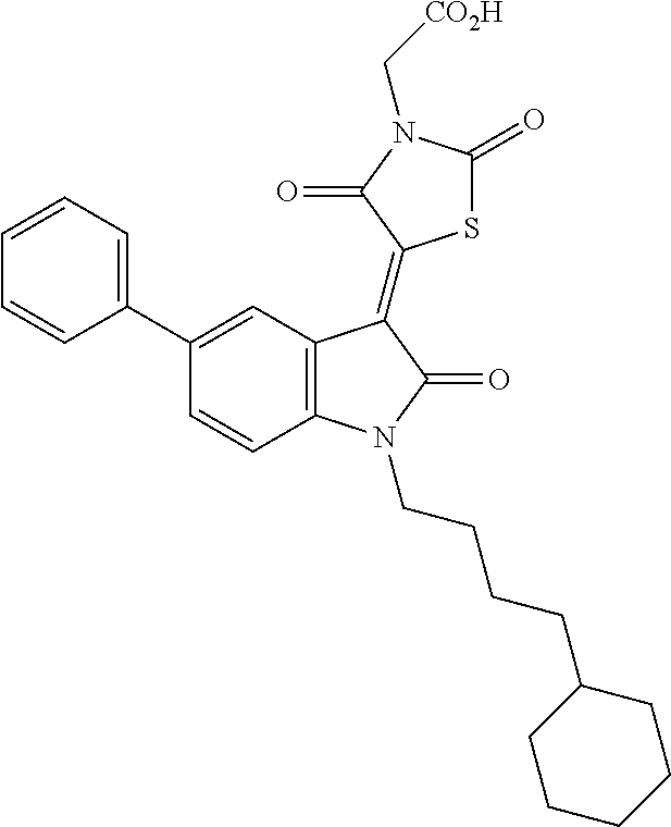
C12=C(C=C(C3=CC=CC=C3)C=C1)C(=C1SC(=O)N(C[CO2H])C1=O)C(=O)N2CCCCC1CCCCC1
